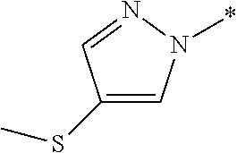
C1(SC)=CN(*)N=C1
